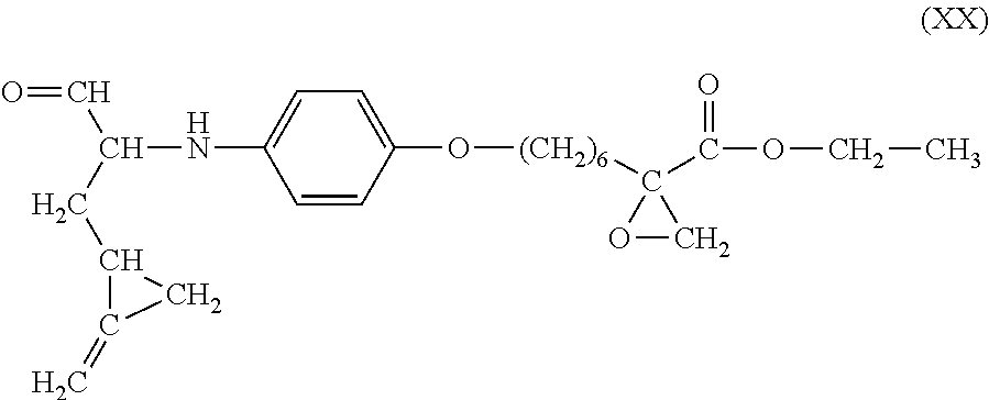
O=CC(NC1=CC=C(O[(CH2)6]C2(C(=O)OCC)OC2)C=C1)CC1C(=C)C1
